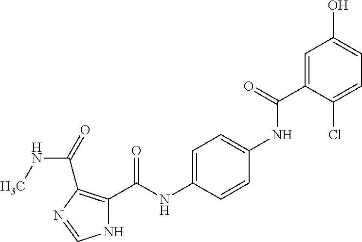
N1C(C(NC2=CC=C(NC(C3=CC(O)=CC=C3Cl)=O)C=C2)=O)=C(C(=O)NC)N=C1
